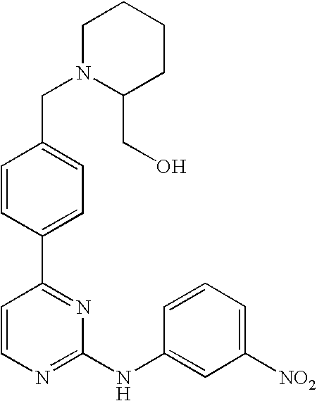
C1=CC(C2=NC(NC3=CC([NO2])=CC=C3)=NC=C2)=CC=C1CN1C(CO)CCCC1
